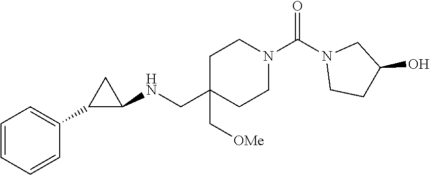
C1C(CNC2CC2C2=CC=CC=C2)(C[OMe])CCN(C(N2CCC(O)C2)=O)C1
